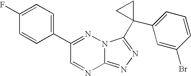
C12=NN=C(C3(C4=CC=CC(Br)=C4)CC3)N1N=C(C1=CC=C(F)C=C1)C=N2
